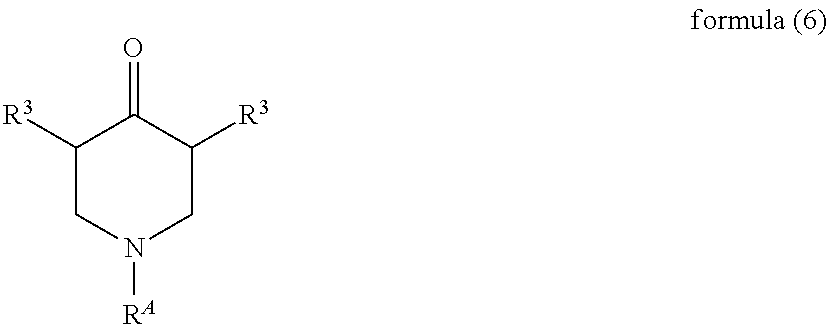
C1([R3])CN([RA])CC([R3])C1=O
